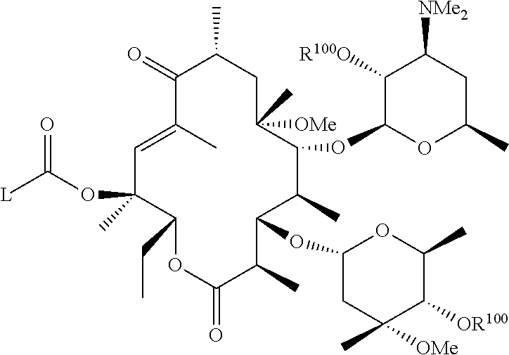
C1(OC([L])=O)(C)C(CC)OC(=O)C(C)C(OC2CC(C)([OMe])C([OR100])C(C)O2)C(C)C(OC2OC(C)CC([NMe2])C2[R100O])C(C)([OMe])CC(C)C(=O)C(C)=C1
